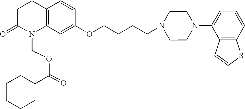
C1C(=O)N(COC(=O)C2CCCCC2)C2=C(C1)C=CC(OCCCCN1CCN(C3=CC=CC4=C3C=CS4)CC1)=C2
